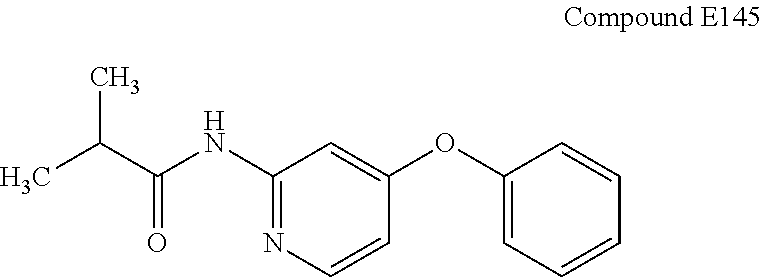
C1(NC(C(C)C)=O)=NC=CC(OC2=CC=CC=C2)=C1
